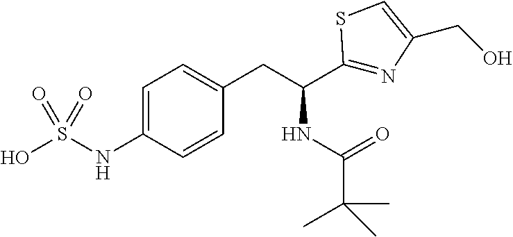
C1=C(NS(O)(=O)=O)C=CC(CC(C2=NC(CO)=CS2)NC(C(C)(C)C)=O)=C1
